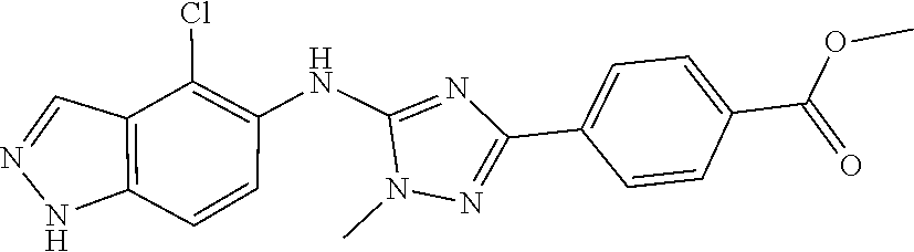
N1N=CC2=C1C=CC(NC1=NC(C3=CC=C(C(OC)=O)C=C3)=NN1C)=C2Cl
